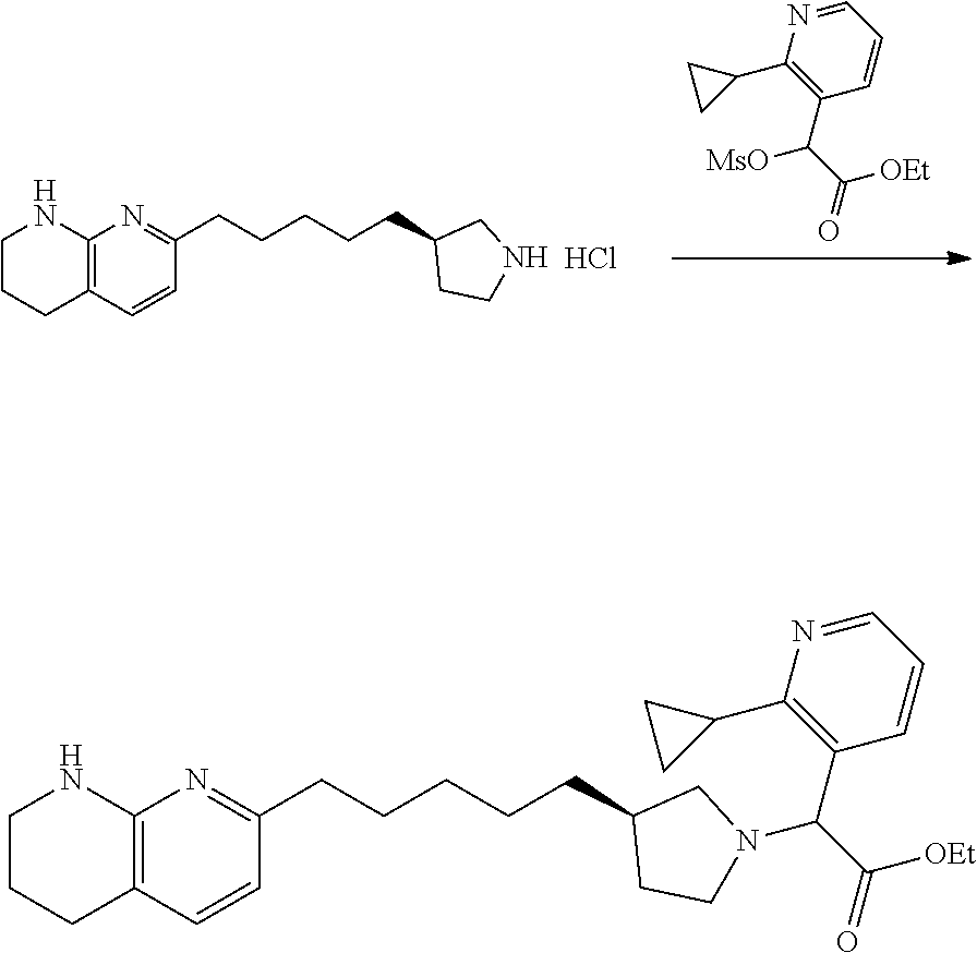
C1=NC(C2CC2)=C(C(C([OEt])=O)[MsO])C=C1.C12=C(C=CC(CCCCCC3CCNC3)=N1)CCCN2.Cl.C12=C(C=CC(CCCCCC3CCN(C(C(=O)[OEt])C4=C(C5CC5)N=CC=C4)C3)=N1)CCCN2
